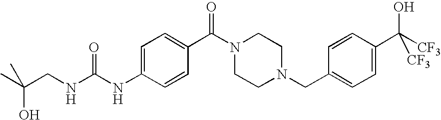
C(CNC(NC1=CC=C(C(=O)N2CCN(CC3=CC=C(C(O)([CF3])[CF3])C=C3)CC2)C=C1)=O)(C)(O)C
